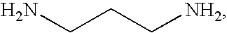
C(C[NH2])CN
